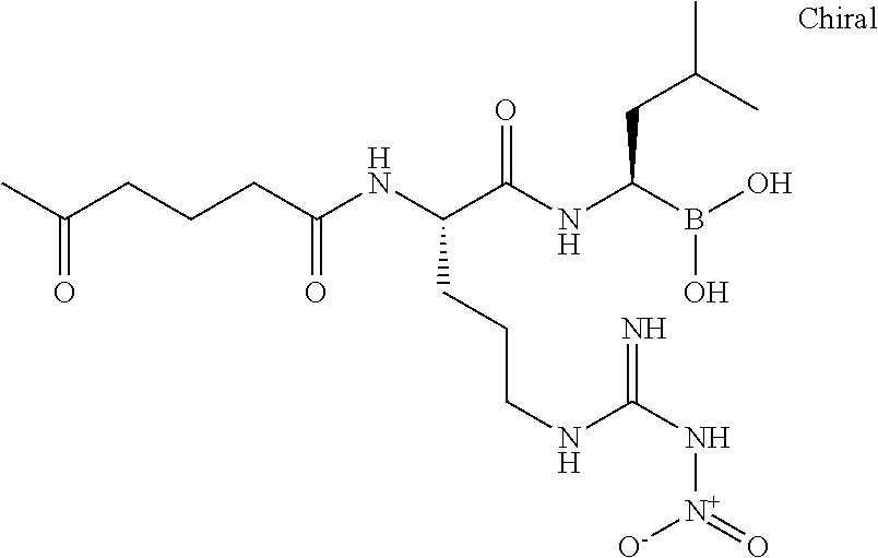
C(C(NC(C(NC(B(O)O)CC(C)C)=O)CCCNC(N[N+](=O)[O-])=N)=O)CCC(C)=O
